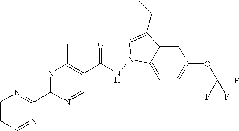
C1=C2C(=CC=C1OC(F)(F)F)N(NC(C1=C(C)N=C(C3=NC=CC=N3)N=C1)=O)C=C2CC
